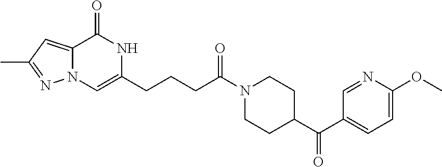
N12C(=CC(C)=N1)C(=O)NC(CCCC(N1CCC(C(=O)C3=CC=C(OC)N=C3)CC1)=O)=C2
